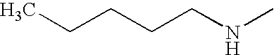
C(CCCNC)C
